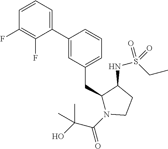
C1(C2=CC(CC3N(C(C(O)(C)C)=O)CCC3NS(CC)(=O)=O)=CC=C2)=CC=CC(F)=C1F
